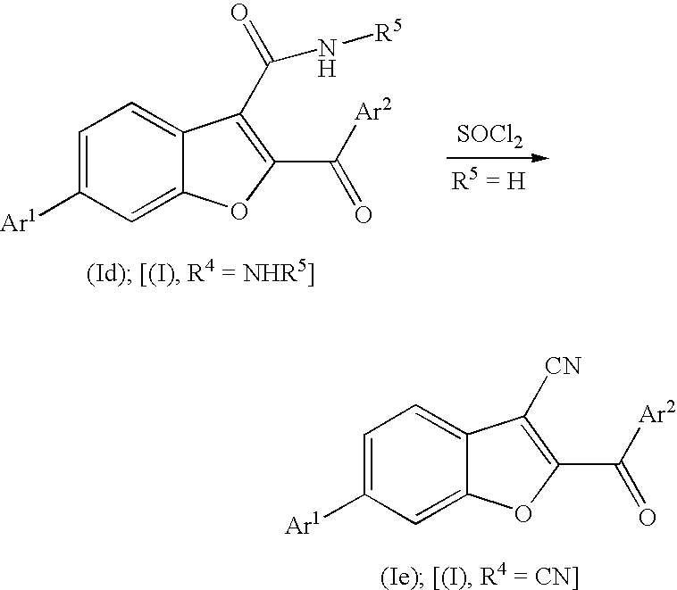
C1=C([Ar1])C=C2C(=C1)C(C(=O)N[R5])=C(C([Ar2])=O)O2.[SOCl2].C1=C([Ar1])C=C2C(=C1)C([CN])=C(C([Ar2])=O)O2
